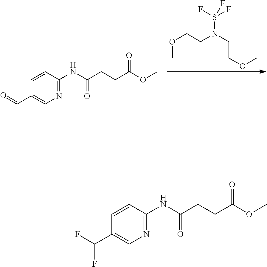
C1=CC(C=O)=CN=C1NC(CCC(OC)=O)=O.COCCN(CCOC)S(F)(F)F.C1=CC(C(F)F)=CN=C1NC(CCC(OC)=O)=O
